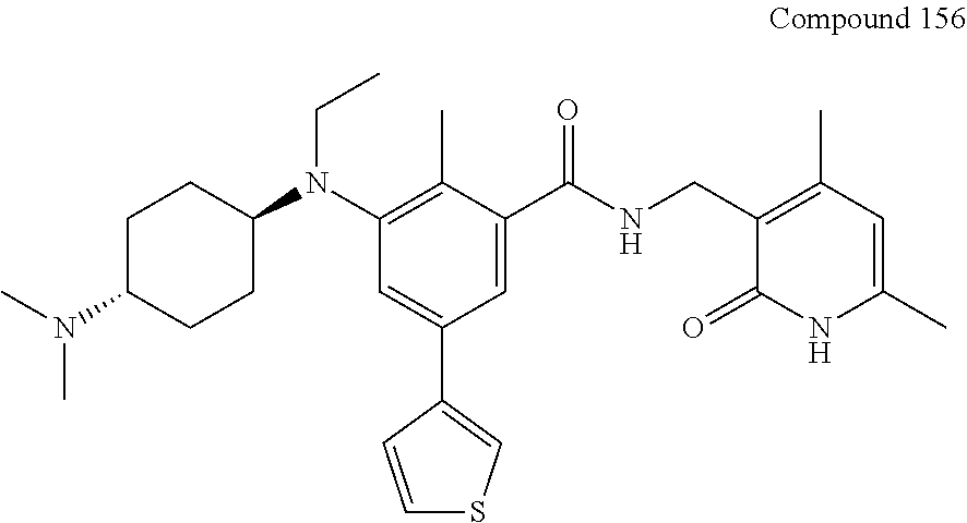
C1C(N(C)C)CCC(N(C2=C(C)C(C(NCC3=C(C)C=C(C)NC3=O)=O)=CC(C3=CSC=C3)=C2)CC)C1
